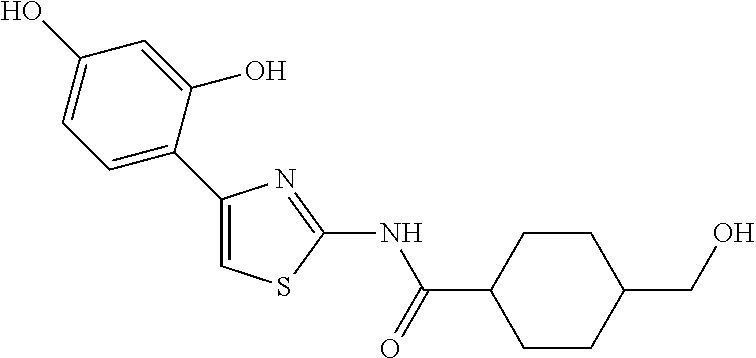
C1(O)=CC=C(C2=CSC(NC(C3CCC(CO)CC3)=O)=N2)C(O)=C1
